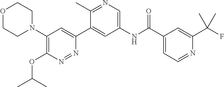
O1CCN(C2=C(OC(C)C)N=NC(C3=CC(NC(C4=CC=NC(C(F)(C)C)=C4)=O)=CN=C3C)=C2)CC1
